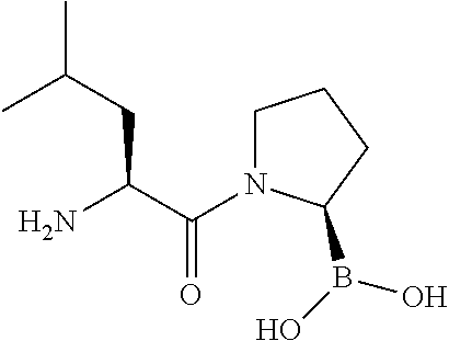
C(C(=O)N1CCCC1B(O)O)(N)CC(C)C
